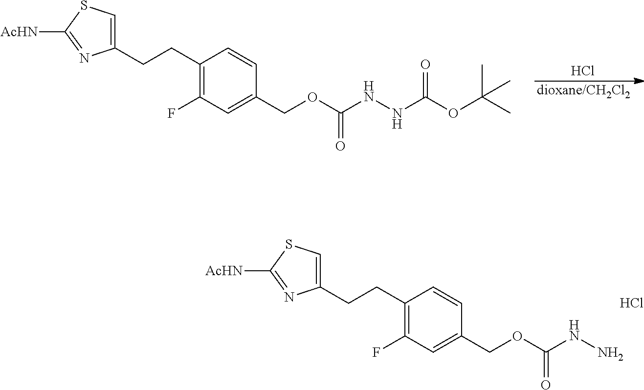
[dioxane/CH2Cl2].C1(CCC2=C(F)C=C(COC(NNC(OC(C)(C)C)=O)=O)C=C2)=CSC([AcHN])=N1.Cl.C1(CCC2=C(F)C=C(COC(NN)=O)C=C2)=CSC([AcHN])=N1.Cl
